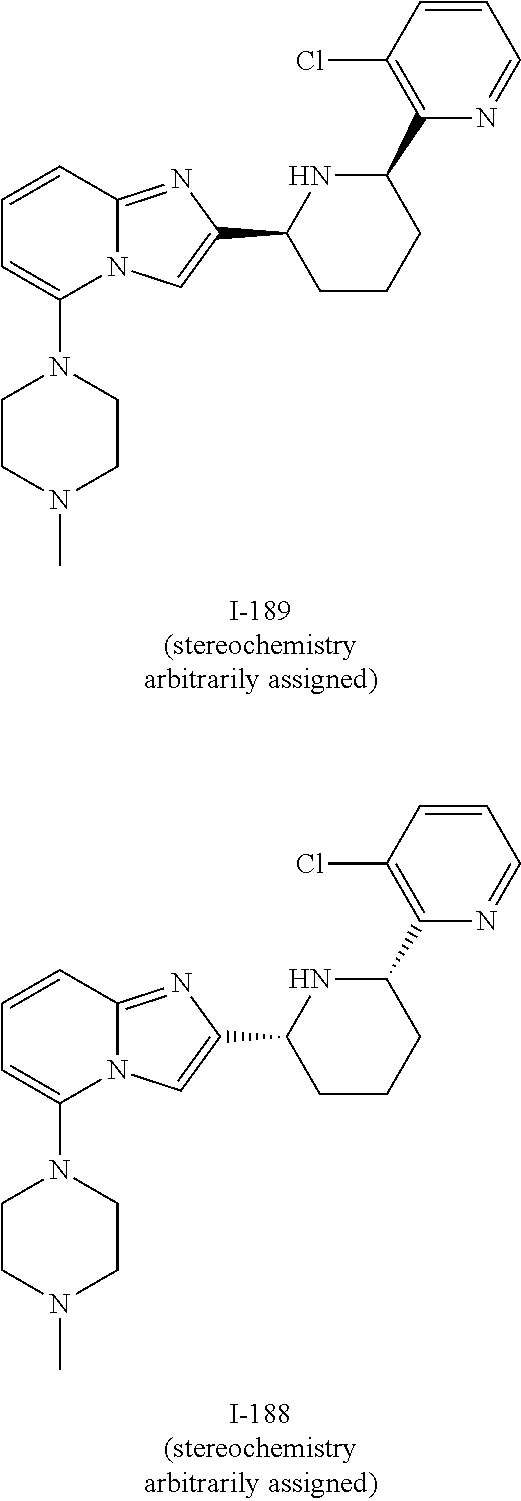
C1=CC2=NC(C3CCCC(C4=C(Cl)C=CC=N4)N3)=CN2C(N2CCN(C)CC2)=C1.C1=CC2=NC(C3CCCC(C4=C(Cl)C=CC=N4)N3)=CN2C(N2CCN(C)CC2)=C1
